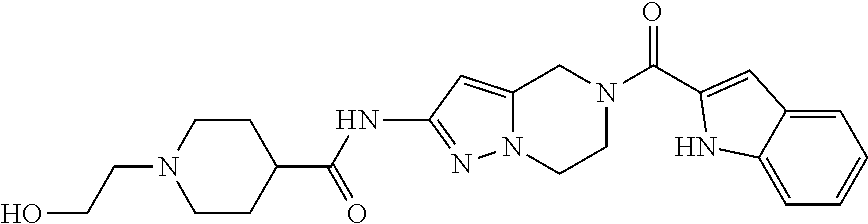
C1N(CCO)CCC(C(NC2=NN3C(=C2)CN(C(=O)C2=CC4=CC=CC=C4N2)CC3)=O)C1
